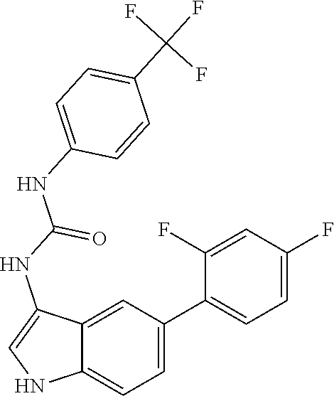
C12=CC=C(C3=CC=C(F)C=C3F)C=C1C(NC(NC1=CC=C(C(F)(F)F)C=C1)=O)=CN2
